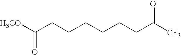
C(C([H3CO])=O)CCCCCC(=O)[CF3]
